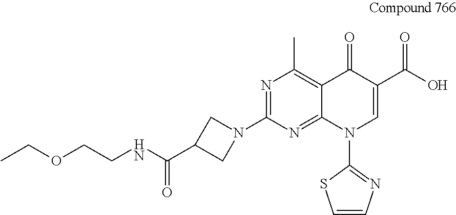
N1=C(N2CC(C(NCCOCC)=O)C2)N=C2C(=C1C)C(=O)C(C(O)=O)=CN2C1=NC=CS1
